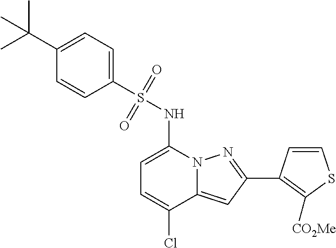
C1=C(NS(C2=CC=C(C(C)(C)C)C=C2)(=O)=O)N2C(=CC(C3=C([CO2Me])SC=C3)=N2)C(Cl)=C1
